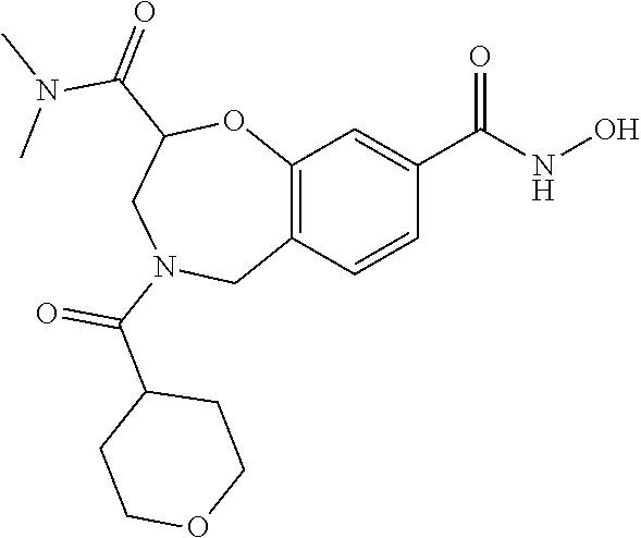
C12=C(C=CC(C(NO)=O)=C1)CN(C(C1CCOCC1)=O)CC(C(=O)N(C)C)O2
